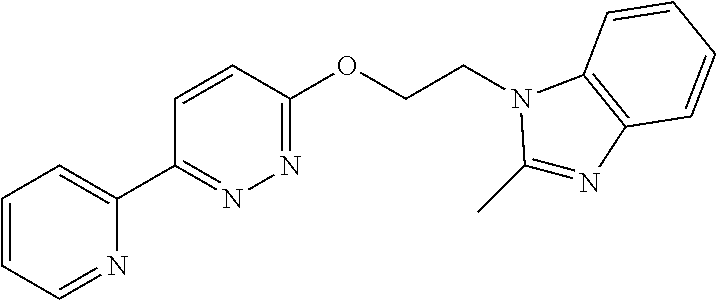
C1=CC=NC(C2=NN=C(OCCN3C(C)=NC4=C3C=CC=C4)C=C2)=C1
